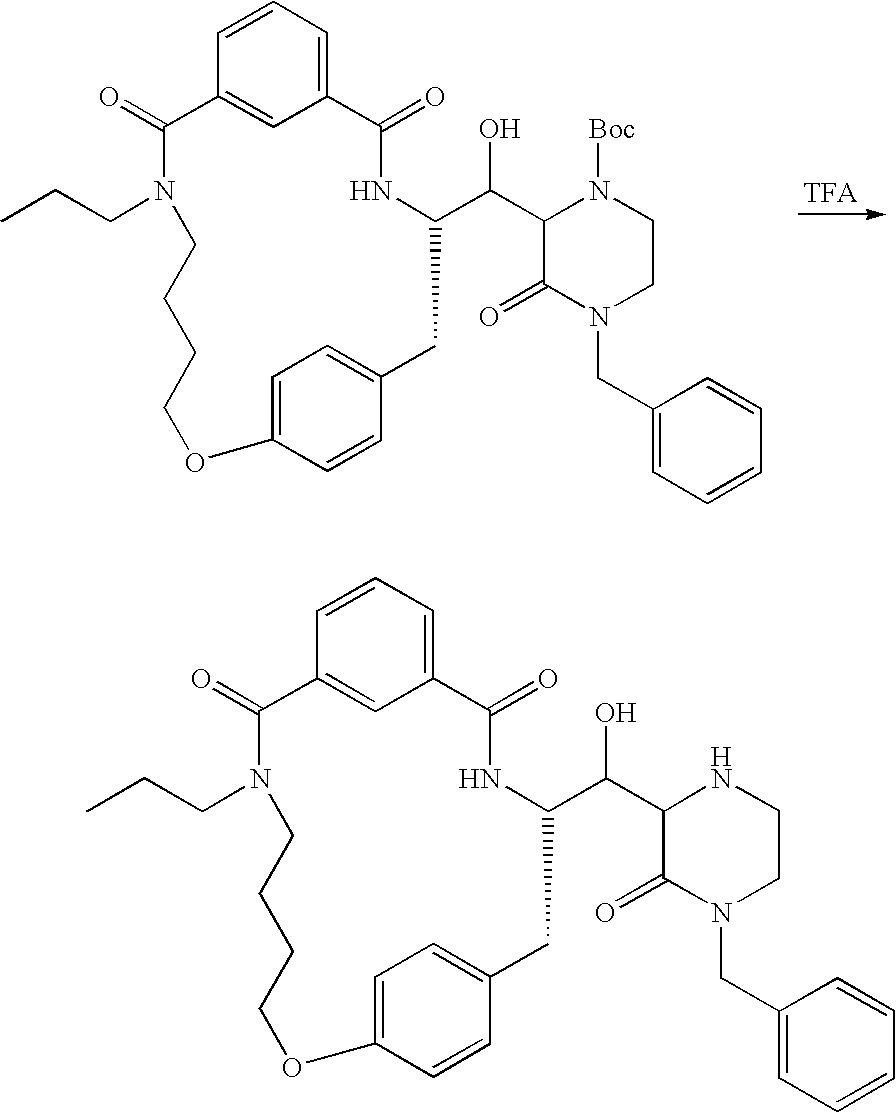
C12=CC=CC(=C1)C(=O)N(CCC)CCCCOC1=CC=C(CC(C(C3C(=O)N(CC4=CC=CC=C4)CCN3[Boc])O)NC2=O)C=C1.C12=CC=CC(=C1)C(=O)N(CCC)CCCCOC1=CC=C(CC(C(C3C(=O)N(CC4=CC=CC=C4)CCN3)O)NC2=O)C=C1
